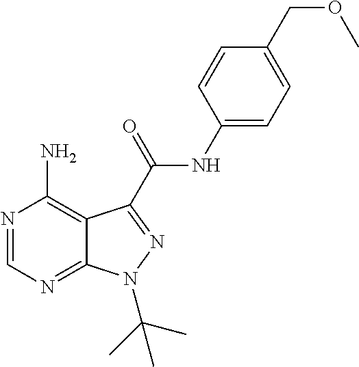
N1=CN=C2C(=C1N)C(C(NC1=CC=C(COC)C=C1)=O)=NN2C(C)(C)C
